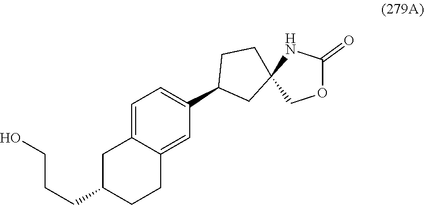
C1C(CCCO)CCC2=CC(C3CC4(CC3)NC(=O)OC4)=CC=C12
